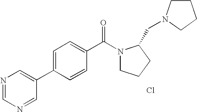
N1=CN=CC(C2=CC=C(C(N3CCCC3CN3CCCC3)=O)C=C2)=C1.Cl
